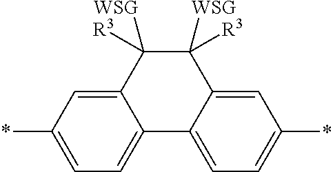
C12=CC=C(*)C=C1C([WSG])([R3])C([WSG])([R3])C1=CC(*)=CC=C21
